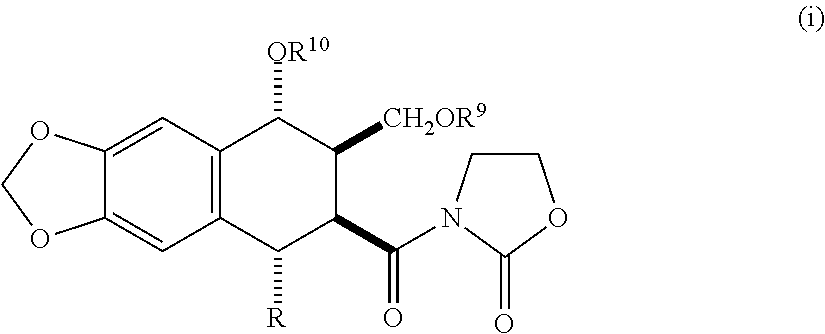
C12=C(C([R])C(C(=O)N3CCOC3=O)C([CH2OR9])C1[OR10])C=C1C(=C2)OCO1
